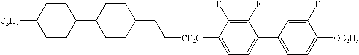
C([CF2O]C1=CC=C(C2=CC=C([OC2H5])C(F)=C2)C(F)=C1F)CC1CCC(C2CCC([C3H7])CC2)CC1
